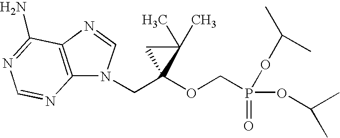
N1(CC2(OCP(=O)(OC(C)C)OC(C)C)C(C)(C)C2)C2=C(N=C1)C(N)=NC=N2
